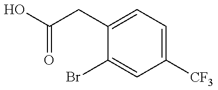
OC(CC1=CC=C([CF3])C=C1Br)=O
